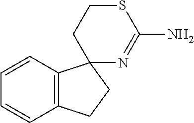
C12=C(CCC13N=C(N)SCC3)C=CC=C2
